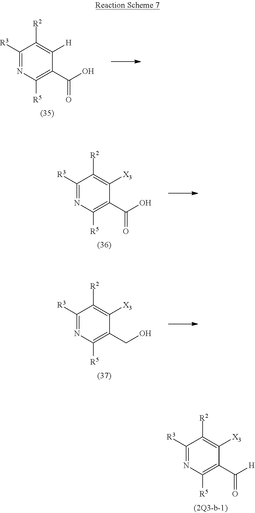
C1([R3])=NC([R5])=C(C(O)=O)C([H])=C1[R2].C1([R3])=NC([R5])=C(C(O)=O)C([X3])=C1[R2].C1([R3])=NC([R5])=C(C([H])=O)C([X3])=C1[R2].C1([R3])=NC([R5])=C(CO)C([X3])=C1[R2]
